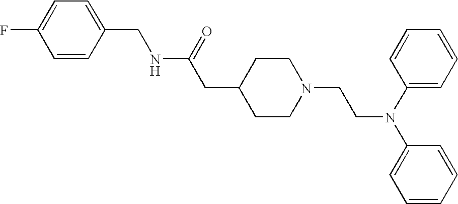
C1(CNC(CC2CCN(CCN(C3=CC=CC=C3)C3=CC=CC=C3)CC2)=O)=CC=C(F)C=C1
